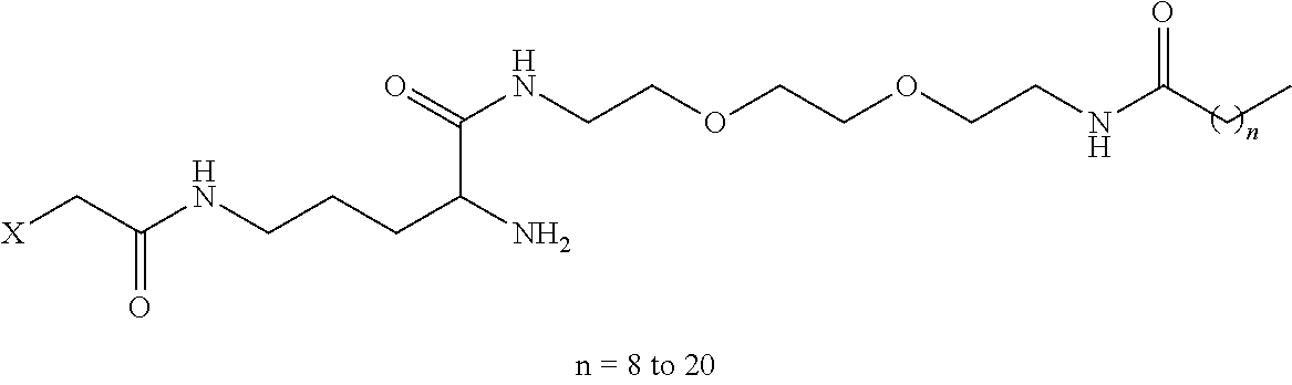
C(NCCOCCOCCNC(CC)=O)(C(N)CCCNC(C[X])=O)=O
